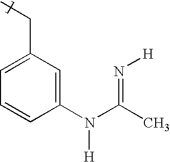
C1(CC)=CC=CC(N(C(C)=N[H])[H])=C1
